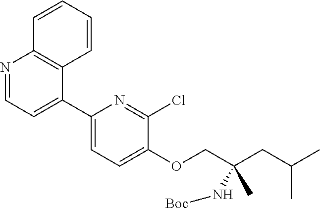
C1(C2=CC=NC3=C2C=CC=C3)=CC=C(OCC(CC(C)C)(C)N[Boc])C(Cl)=N1
